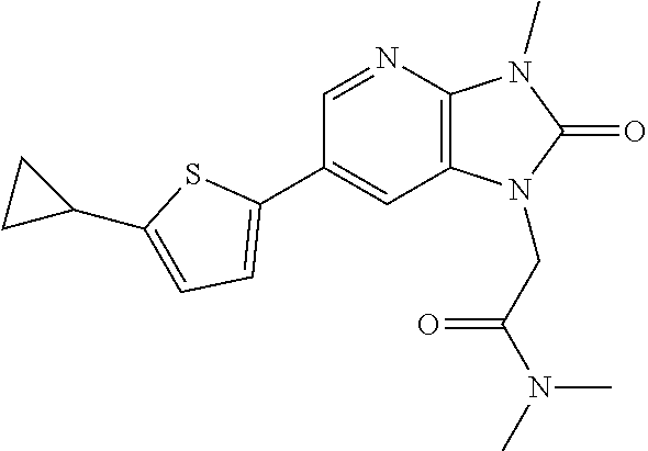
C1(C2=CC=C(C3CC3)S2)=CC2=C(N=C1)N(C)C(=O)N2CC(N(C)C)=O
